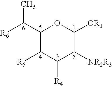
C1(C([R6])C)C([R5])C([R4])C([NR2R3])C([OR1])O1
